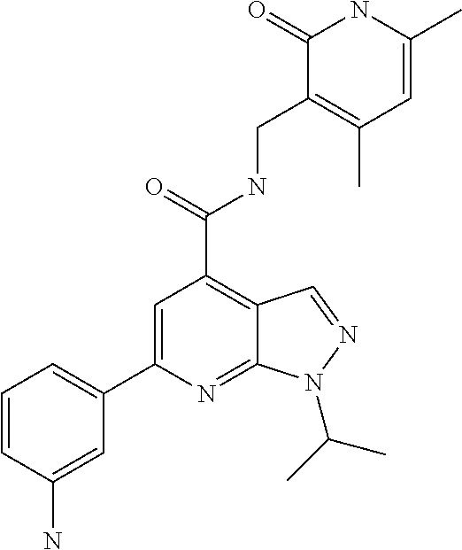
C1(C2=CC(C(=O)NCC3=C(C)C=C(C)NC3=O)=C3C(=N2)N(C(C)C)N=C3)=CC=CC(N)=C1
